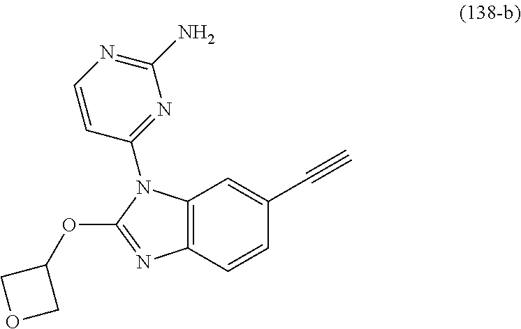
O(C1COC1)C1=NC2=C(N1C1=NC(N)=NC=C1)C=C(C#C)C=C2
